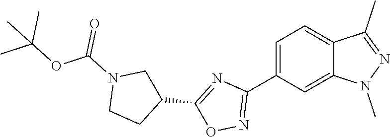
C1(C2=NOC(C3CN(C(OC(C)(C)C)=O)CC3)=N2)=CC=C2C(=C1)N(C)N=C2C
